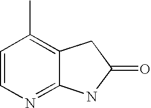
C1(C)=C2C(=NC=C1)NC(=O)C2
